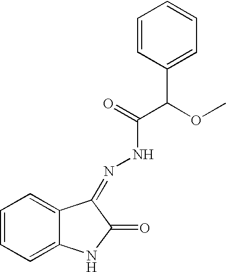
C1=CC=C(C(C(=O)NN=C2C3=CC=CC=C3NC2=O)OC)C=C1
